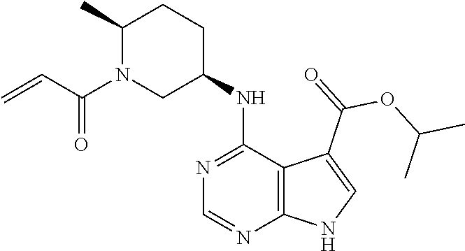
C1(C)N(C(C=C)=O)CC(NC2=NC=NC3=C2C(C(=O)OC(C)C)=CN3)CC1
